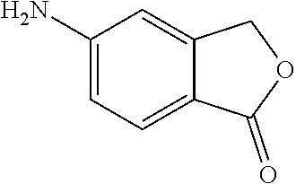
C1(N)=CC=C2C(=C1)COC2=O
